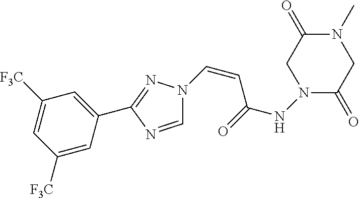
C(=CC(NN1C(=O)CN(C)C(=O)C1)=O)N1C=NC(C2=CC([F3C])=CC([F3C])=C2)=N1
